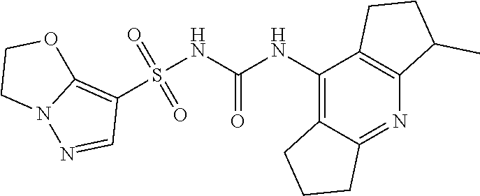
S(NC(NC1=C2C(=NC3=C1CCC3C)CCC2)=O)(C1=C2N(N=C1)CCO2)(=O)=O
